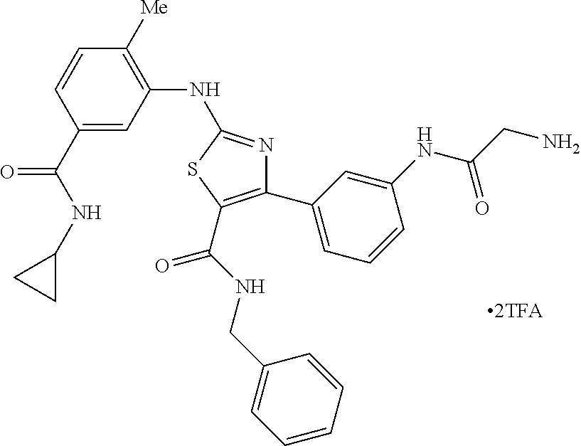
[2TFA].C1(C(NC2CC2)=O)=CC(NC2=NC(C3=CC=CC(NC(CN)=O)=C3)=C(C(NCC3=CC=CC=C3)=O)S2)=C([Me])C=C1
